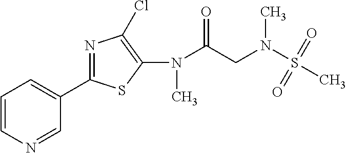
C1=NC=CC=C1C1=NC(Cl)=C(N(C(CN(S(C)(=O)=O)C)=O)C)S1
